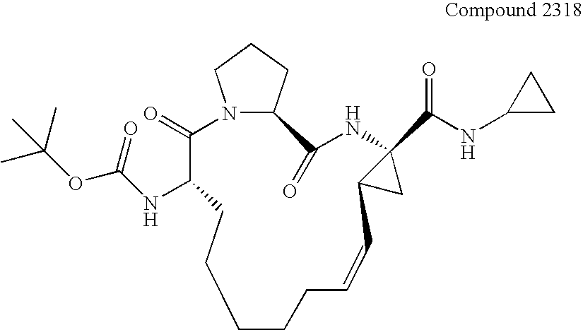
C1(NC(C23C(C2)C=CCCCCCC(NC(=O)OC(C)(C)C)C(=O)N2C(C(=O)N3)CCC2)=O)CC1
